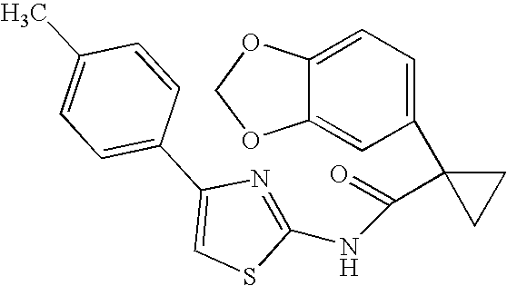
N1=C(NC(=O)C2(C3=CC=C4C(=C3)OCO4)CC2)SC=C1C1=CC=C(C)C=C1
